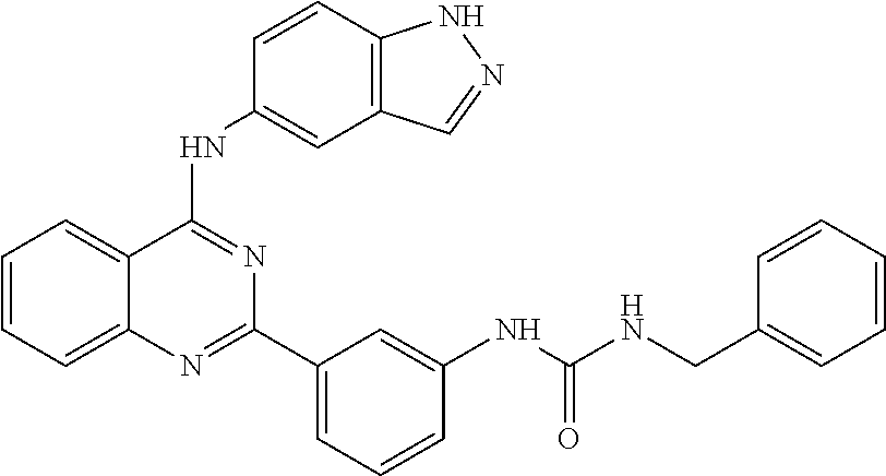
C1=CC=C2C(=C1)C(NC1=CC3=C(C=C1)NN=C3)=NC(C1=CC=CC(NC(NCC3=CC=CC=C3)=O)=C1)=N2
